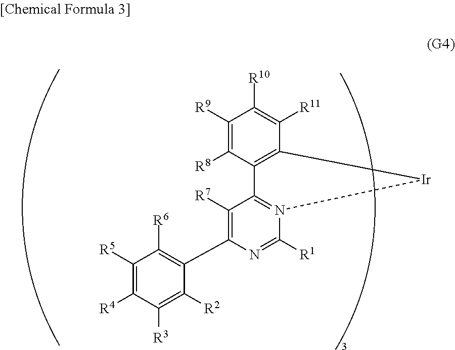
C1([R5])=C([R4])C([R3])=C([R2])C(C2=C([R7])C3=N(C([R1])=N2)[Ir]C2=C3C([R8])=C([R9])C([R10])=C2[R11])=C1[R6]
